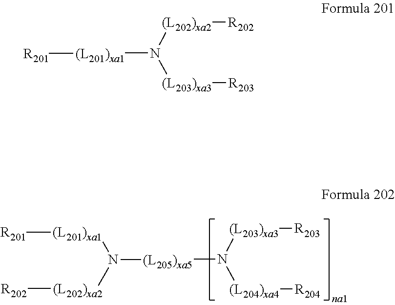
[(L203)xa3](N([(L204)xa4][R204])[(L205)xa5]N([(L201)xa1][R201])[(L202)xa2][R202])[R203].[(L202)xa2](N([(L203)xa3][R203])[(L201)xa1][R201])[R202]
